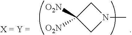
C1C([O2N])([O2N])CN1C
